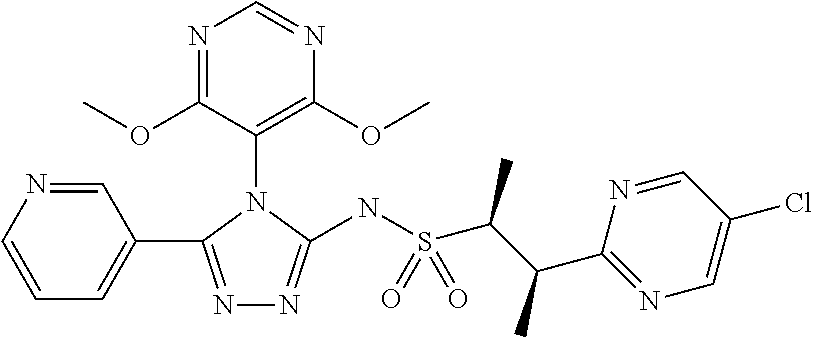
C1=CN=CC(C2=NN=C(NS(C(C(C)C3=NC=C(Cl)C=N3)C)(=O)=O)N2C2=C(OC)N=CN=C2OC)=C1
